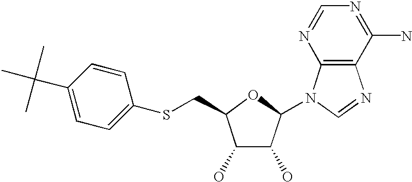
C1(O)C(O)C(N2C3=C(N=C2)C(N)=NC=N3)OC1CSC1=CC=C(C(C)(C)C)C=C1
